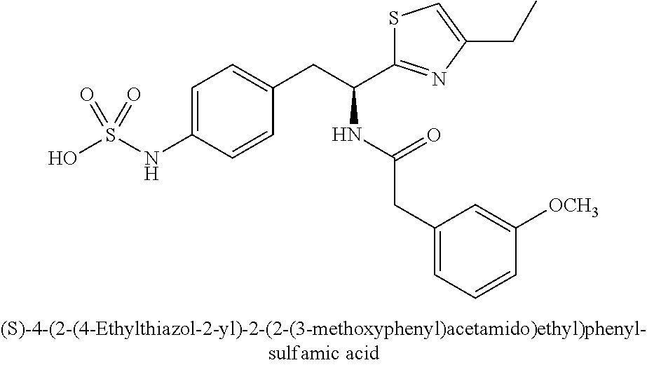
OS(NC1=CC=C(CC(C2=NC(CC)=CS2)NC(CC2=CC=CC([OCH3])=C2)=O)C=C1)(=O)=O
